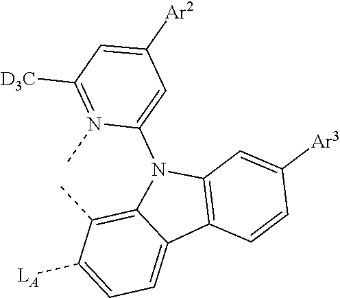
C1=C([LA])C(C)=C2C(=C1)C1=C(N2C2=CC([Ar2])=CC([D3C])=N2C)C=C([Ar3])C=C1
